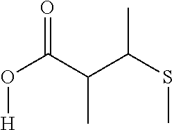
C(C)(C(O[H])=O)C(C)SC
